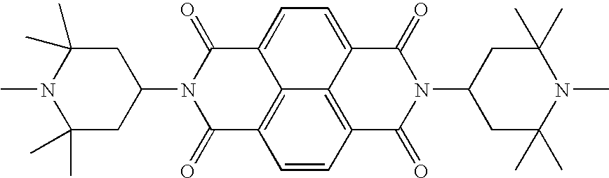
C1C(C)(C)N(C)C(C)(C)CC1N1C(=O)C2=C3C(=CC=C4C3=C(C=C2)C(=O)N(C2CC(C)(C)N(C)C(C)(C)C2)C4=O)C1=O
